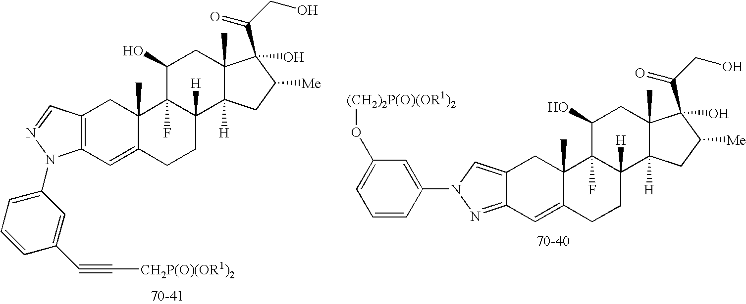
C12=C(C=C3C(C)(C1)C1(F)C([H])(CC3)C3([H])C(C)(CC1O)C(O)(C(CO)=O)C([Me])C3)N(C1=CC=CC(C#C[CH2P(O)(OR1)2])=C1)N=C2.C12=CN(C3=CC(O[(CH2)2P(O)(OR1)2])=CC=C3)N=C1C=C1C(C)(C2)C2(F)C([H])(CC1)C1([H])C(C)(CC2O)C(C(CO)=O)(O)C([Me])C1
